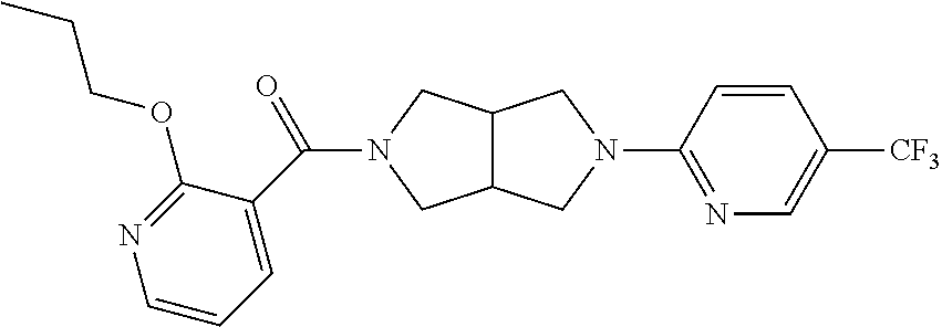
C12C(CN(C(=O)C3=CC=CN=C3OCCC)C1)CN(C1=NC=C([CF3])C=C1)C2
